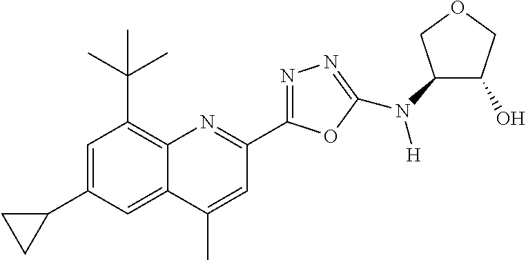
C1=C(C2CC2)C=C2C(=C1C(C)(C)C)N=C(C1=NN=C(N([H])C3C(O)COC3)O1)C=C2C
